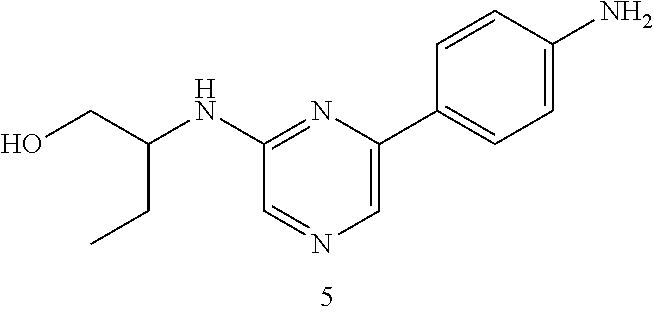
C1(NC(CC)CO)=NC(C2=CC=C(N)C=C2)=CN=C1
